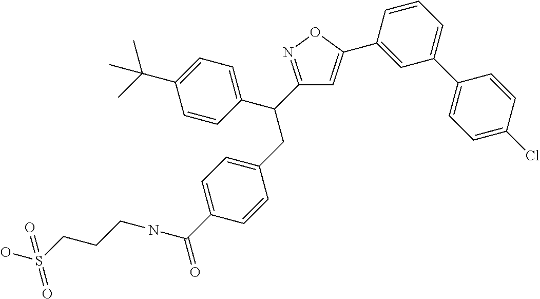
C1=C(C(NCCCS(O)(=O)=O)=O)C=CC(CC(C2=NOC(C3=CC(C4=CC=C(Cl)C=C4)=CC=C3)=C2)C2=CC=C(C(C)(C)C)C=C2)=C1
